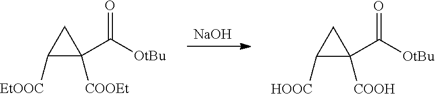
[NaOH].C1(C([OtBu])=O)([COOEt])CC1[EtOOC].C1(C([OtBu])=O)([COOH])CC1[HOOC]
